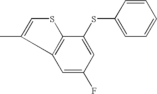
S(C1=CC=CC=C1)C1=CC(F)=CC2=C1SC=C2C
